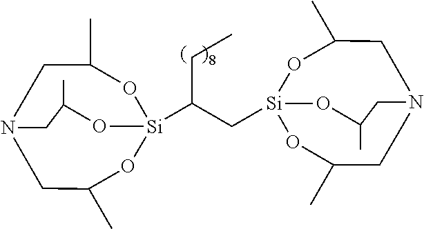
C1N2CC(C)O[Si](C(C[Si]34OC(C)CN(CC(C)O3)CC(C)O4)CC)(OC1C)OC(C)C2
